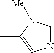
N1=CN([Me])C(C)=C1
